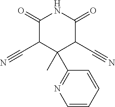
C1(=O)C(C#N)C(C)(C2=NC=CC=C2)C(C#N)C(=O)N1
